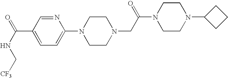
[CF3]CNC(=O)C1=CC=C(N2CCN(CC(N3CCN(C4CCC4)CC3)=O)CC2)N=C1
